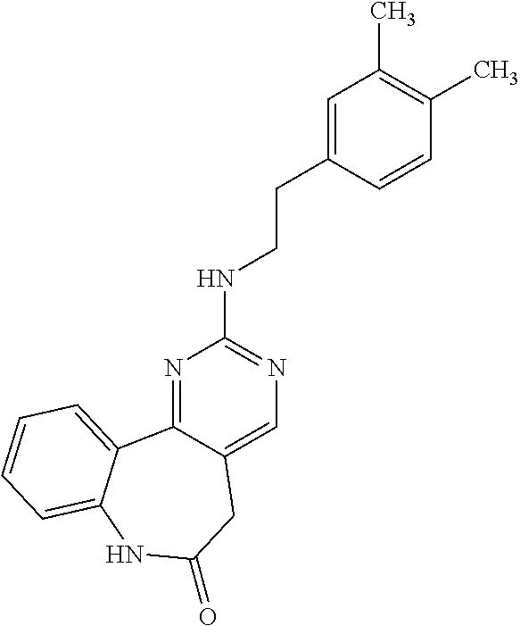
N1=C2C(=CN=C1NCCC1=CC(C)=C(C)C=C1)CC(=O)NC1=CC=CC=C21
